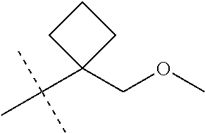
C(C1(COC)CCC1)(C)(C)C
